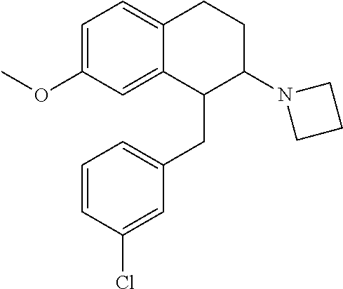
C1=C(OC)C=C2C(=C1)CCC(N1CCC1)C2CC1=CC=CC(Cl)=C1
